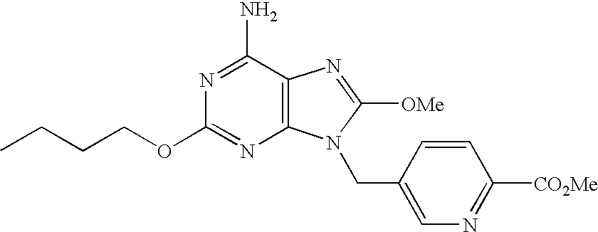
CCCCOC1=NC2=C(C(N)=N1)N=C([OMe])N2CC1=CN=C([CO2Me])C=C1
